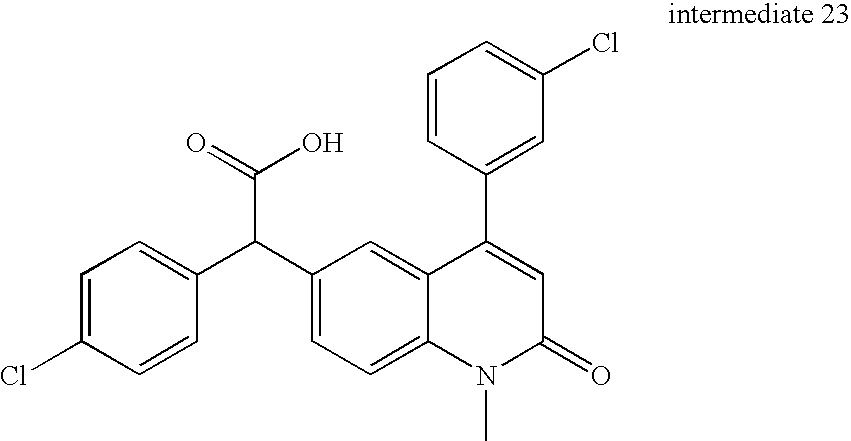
C1=C(Cl)C=CC(C(C2=CC=C3C(=C2)C(C2=CC(Cl)=CC=C2)=CC(=O)N3C)C(O)=O)=C1
